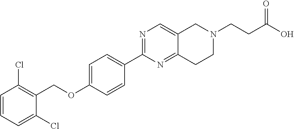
C1=CC=C(Cl)C(COC2=CC=C(C3=NC=C4C(=N3)CCN(CCC(O)=O)C4)C=C2)=C1Cl
